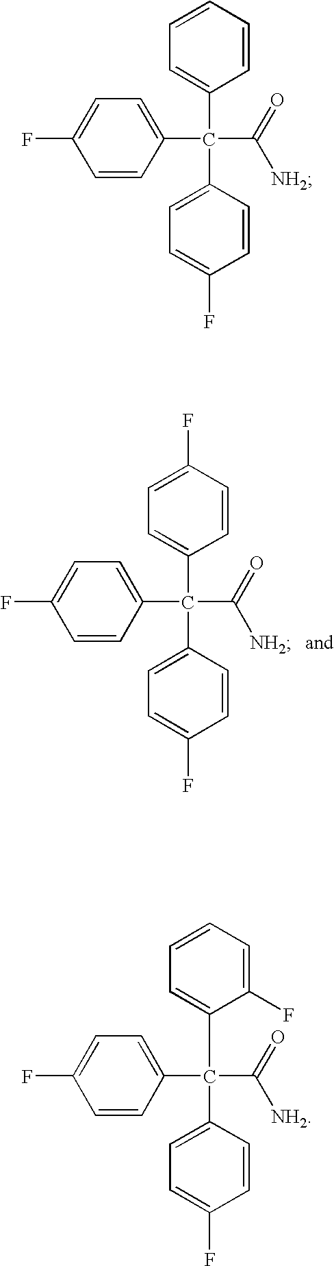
FC1=CC=C(C(C([NH2])=O)(C2=CC=C(F)C=C2)C2=CC=C(F)C=C2)C=C1.FC1=CC=C(C(C([NH2])=O)(C2=CC=C(F)C=C2)C2=CC=CC=C2)C=C1.FC1=CC=C(C(C([NH2])=O)(C2=CC=C(F)C=C2)C2=CC=CC=C2F)C=C1
